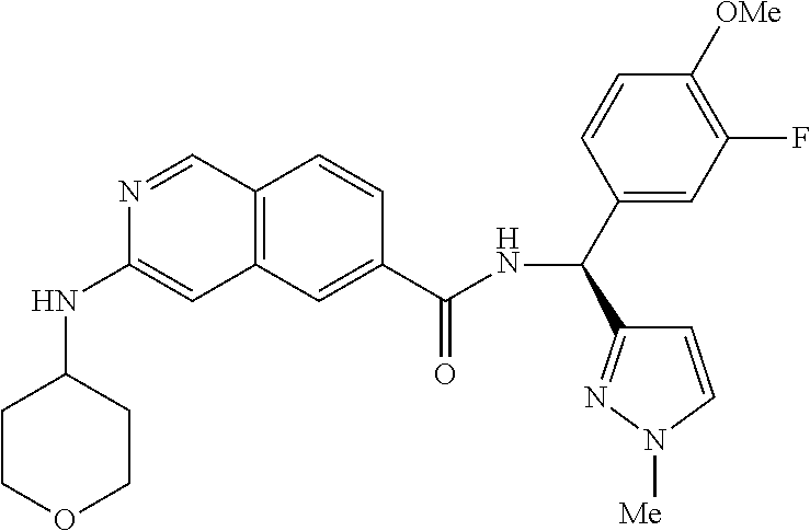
N1=CC2=C(C=C1NC1CCOCC1)C=C(C(=O)NC(C1=CC(F)=C([OMe])C=C1)C1=NN([Me])C=C1)C=C2
